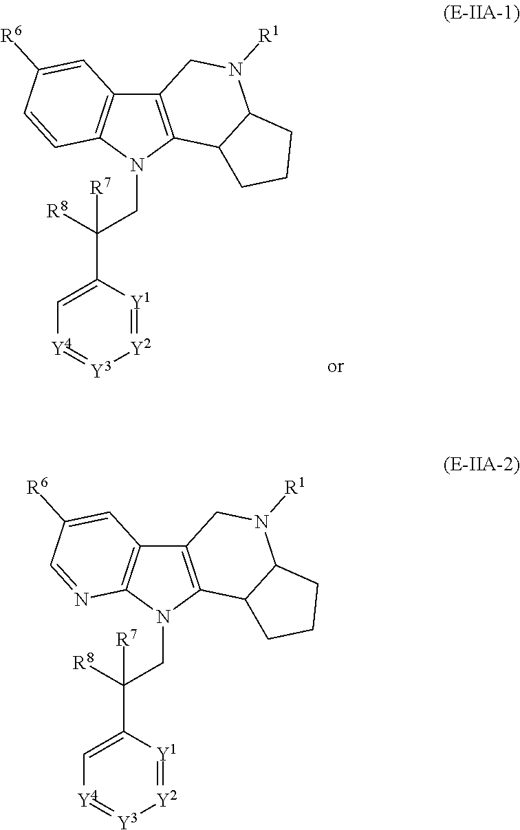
C12=C(N(CC(C3=C[Y4]=[Y3][Y2]=[Y1]3)([R8])[R7])C3=C1C=C([R6])C=N3)C1C(N([R1])C2)CCC1.C12=C(N(CC(C3=C[Y4]=[Y3][Y2]=[Y1]3)([R8])[R7])C3=C1C=C([R6])C=C3)C1C(N([R1])C2)CCC1
